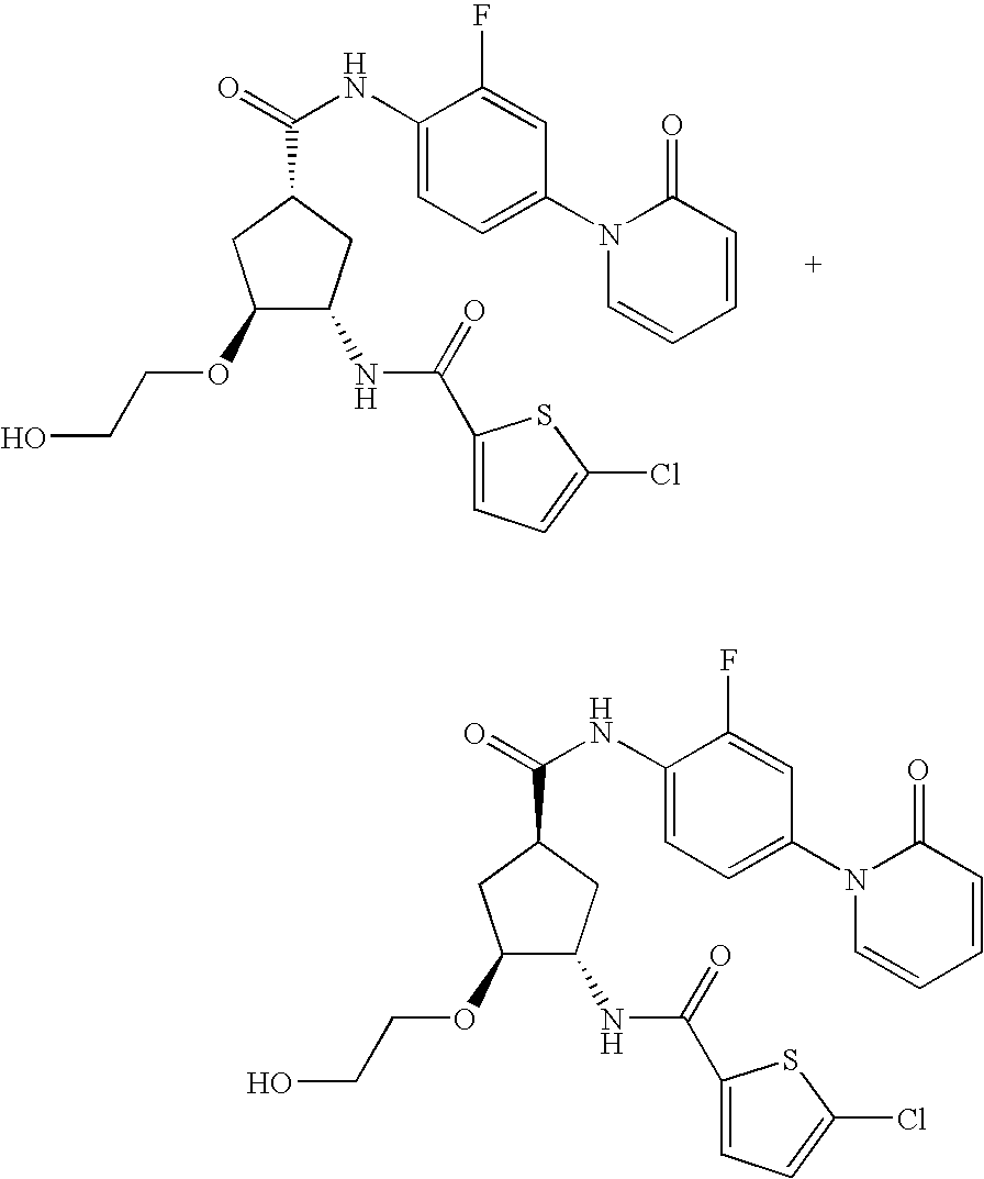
C1(OCCO)C(NC(C2=CC=C(Cl)S2)=O)CC(C(=O)NC2=CC=C(N3C=CC=CC3=O)C=C2F)C1.C1(OCCO)C(NC(C2=CC=C(Cl)S2)=O)CC(C(=O)NC2=CC=C(N3C=CC=CC3=O)C=C2F)C1
